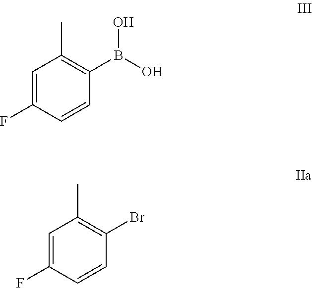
C1=C(F)C=CC(B(O)O)=C1C.C1=C(F)C=CC(Br)=C1C
